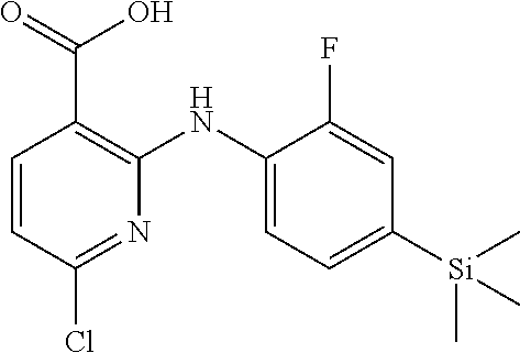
C1=CC(Cl)=NC(NC2=CC=C([Si](C)(C)C)C=C2F)=C1C(=O)O
